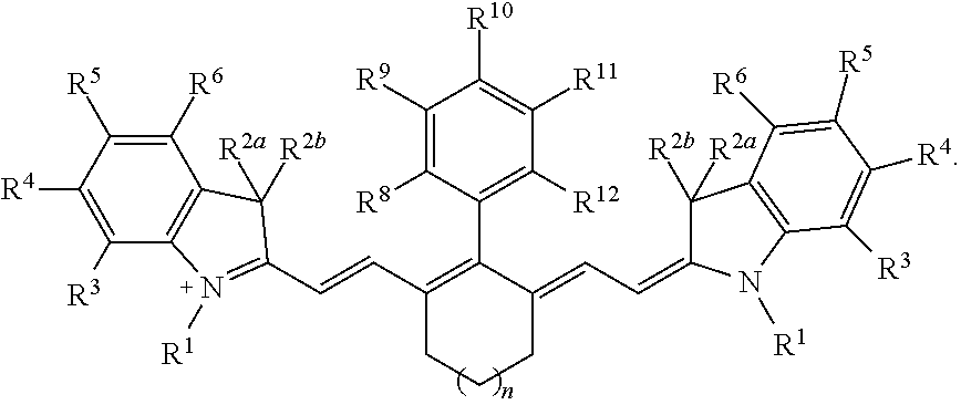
C1([R3])=C([R4])C([R5])=C([R6])C2=C1N([R1])=C(C=CC1=C(C3=C([R12])C([R11])=C([R10])C([R9])=C3[R8])C(=CC=C3N([R1])C4=C(C([R6])=C([R5])C([R4])=C4[R3])C3([R2b])[R2a])CCC1)C2([R2a])[R2b]
